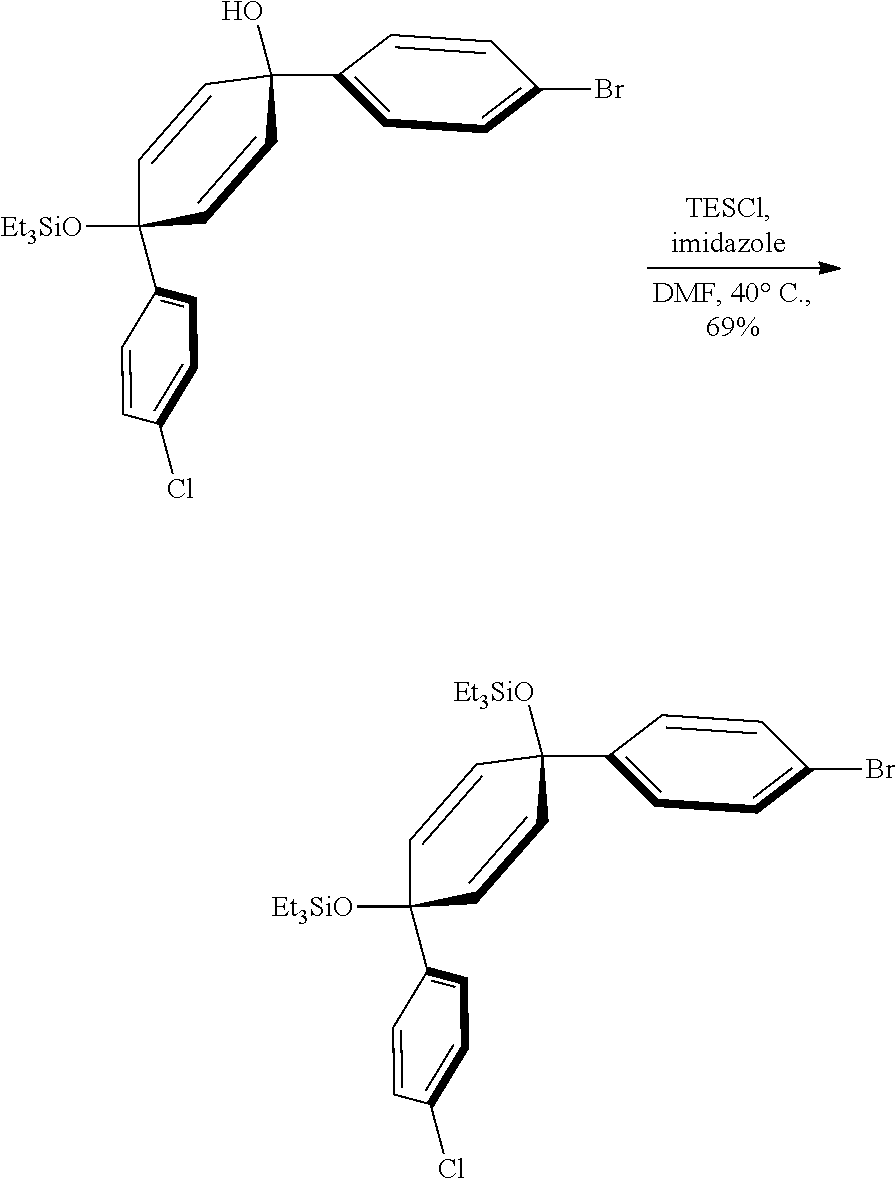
C1(C2([Et3SiO])C=CC(O)(C3=CC=C(Br)C=C3)C=C2)=CC=C(Cl)C=C1.C1(C2([Et3SiO])C=CC([Et3SiO])(C3=CC=C(Br)C=C3)C=C2)=CC=C(Cl)C=C1
